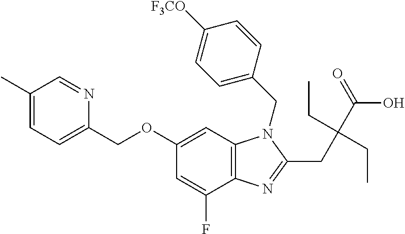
CC1=CC=C(COC2=CC3=C(C(F)=C2)N=C(CC(C(O)=O)(CC)CC)N3CC2=CC=C([F3CO])C=C2)N=C1
